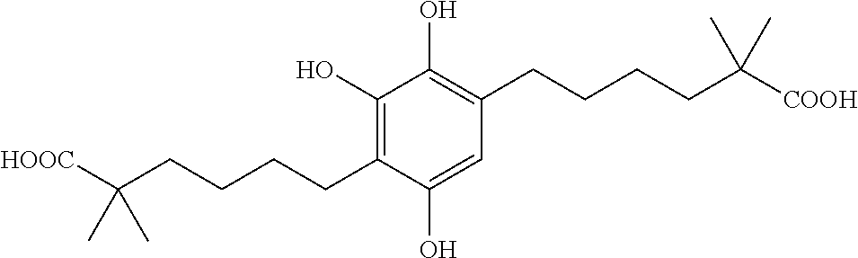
C1(O)=C(CCCCC([HOOC])(C)C)C(O)=CC(CCCCC([COOH])(C)C)=C1O
